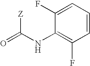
O=C([Z])NC1=C(F)C=CC=C1F
